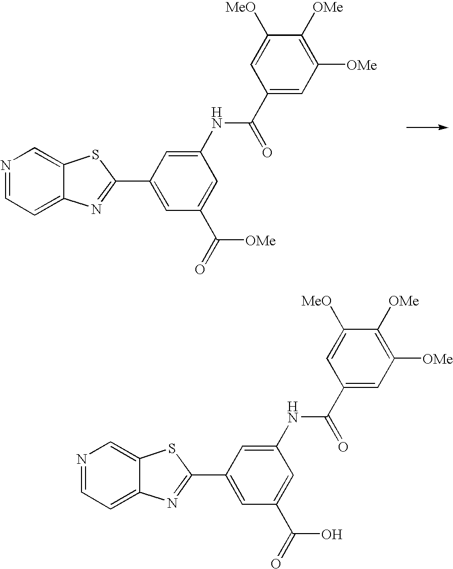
N1=CC=C2C(=C1)SC(C1=CC(C([OMe])=O)=CC(NC(C3=CC([OMe])=C([OMe])C([MeO])=C3)=O)=C1)=N2.N1=CC=C2C(=C1)SC(C1=CC(C(O)=O)=CC(NC(C3=CC([OMe])=C([OMe])C([MeO])=C3)=O)=C1)=N2
